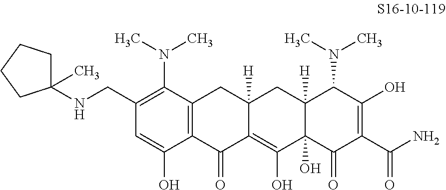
C1(CNC2(C)CCCC2)=C(N(C)C)C2=C(C(O)=C1)C(=O)C1=C(O)C3(O)C([H])(CC1([H])C2)C(N(C)C)C(O)=C(C(N)=O)C3=O
